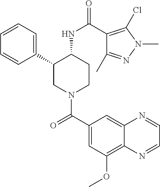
C1=CC=C(C2CN(C(C3=CC(OC)=C4C(=C3)N=CC=N4)=O)CCC2NC(=O)C2=C(Cl)N(C)N=C2C)C=C1
